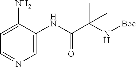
C1=NC=C(NC(C(N[Boc])(C)C)=O)C(N)=C1
